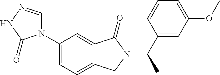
C1=NNC(=O)N1C1=CC=C2C(=C1)C(=O)N(C(C1=CC(OC)=CC=C1)C)C2
